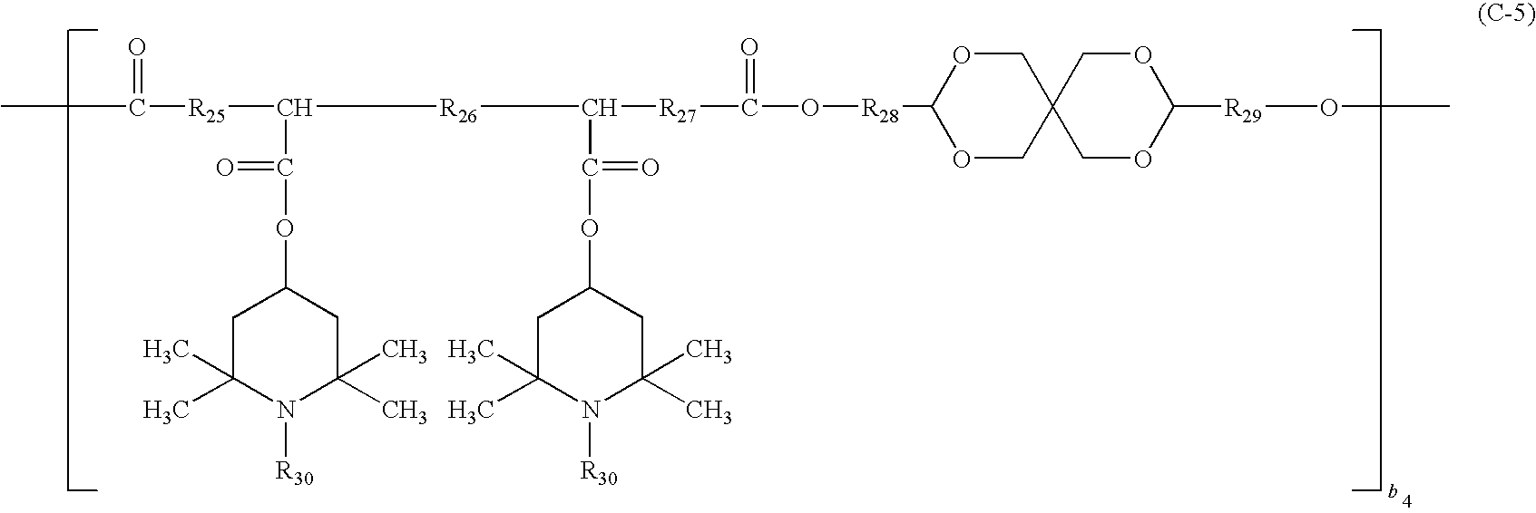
CC([R25]C(C(OC1CC(C)(C)N([R30])C(C)(C)C1)=O)[R26]C([R27]C(O[R28]C1OCC2(CO1)COC([R29]OC)OC2)=O)C(=O)OC1CC(C)(C)N([R30])C(C)(C)C1)=O
